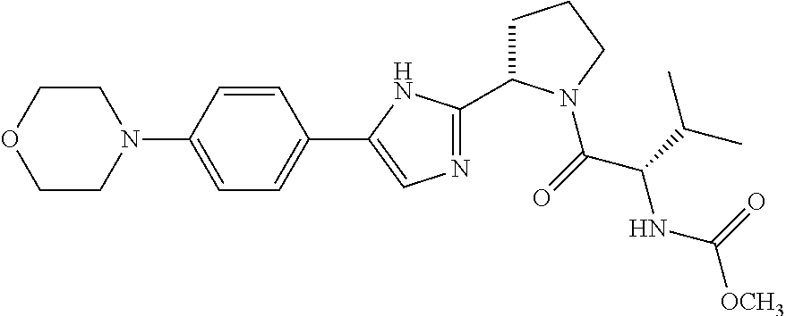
C1CN(C2=CC=C(C3=CN=C(C4CCCN4C(C(C(C)C)NC(=O)[OCH3])=O)N3)C=C2)CCO1
